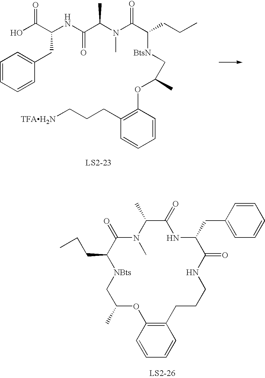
OC(C(NC(C(N(C(C(CCC)[BtsN]CC(OC1=C(CCC[TFAH2N])C=CC=C1)C)=O)C)C)=O)CC1=CC=CC=C1)=O.C12=C(C=CC=C1)OC(C)C[NBts]C(CCC)C(=O)N(C)C(C)C(=O)NC(CC1=CC=CC=C1)C(=O)NCCC2
